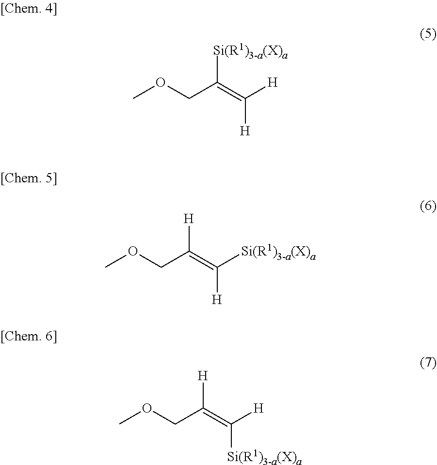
COCC(=C([H])[H])[Si(R1)3-a(X)a].COCC(=C([Si(R1)3-a(X)a])[H])[H].COCC([H])=C([Si(R1)3-a(X)a])[H]
